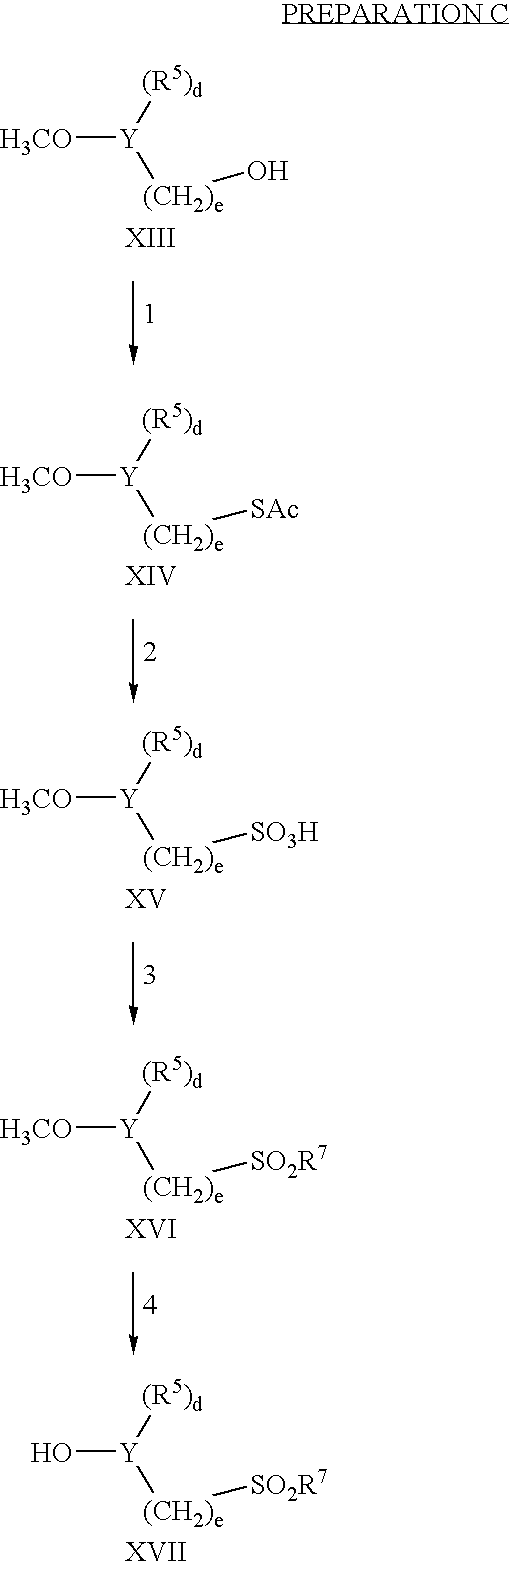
[H3CO][Y]([(R5)d])[(CH2)e]O.[H3CO][Y]([(R5)d])[(CH2)e][SAc].[H3CO][Y]([(R5)d])[(CH2)e][SO3H].[H3CO][Y]([(R5)d])[(CH2)e][SO2R7].O[Y]([(R5)d])[(CH2)e][SO2R7]
